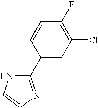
C1(F)=C(Cl)C=C(C2=NC=CN2)C=C1
